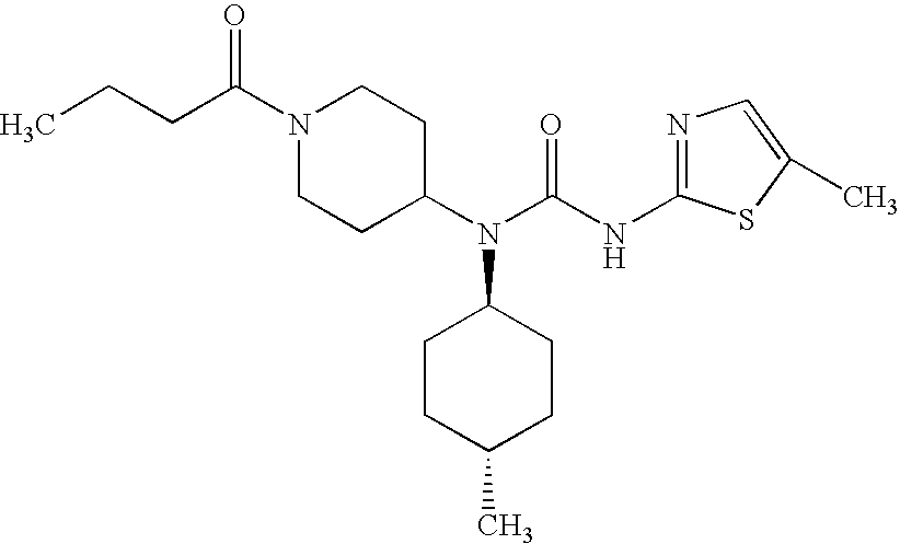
N1(C(CCC)=O)CCC(N(C2CCC(C)CC2)C(NC2=NC=C(C)S2)=O)CC1
